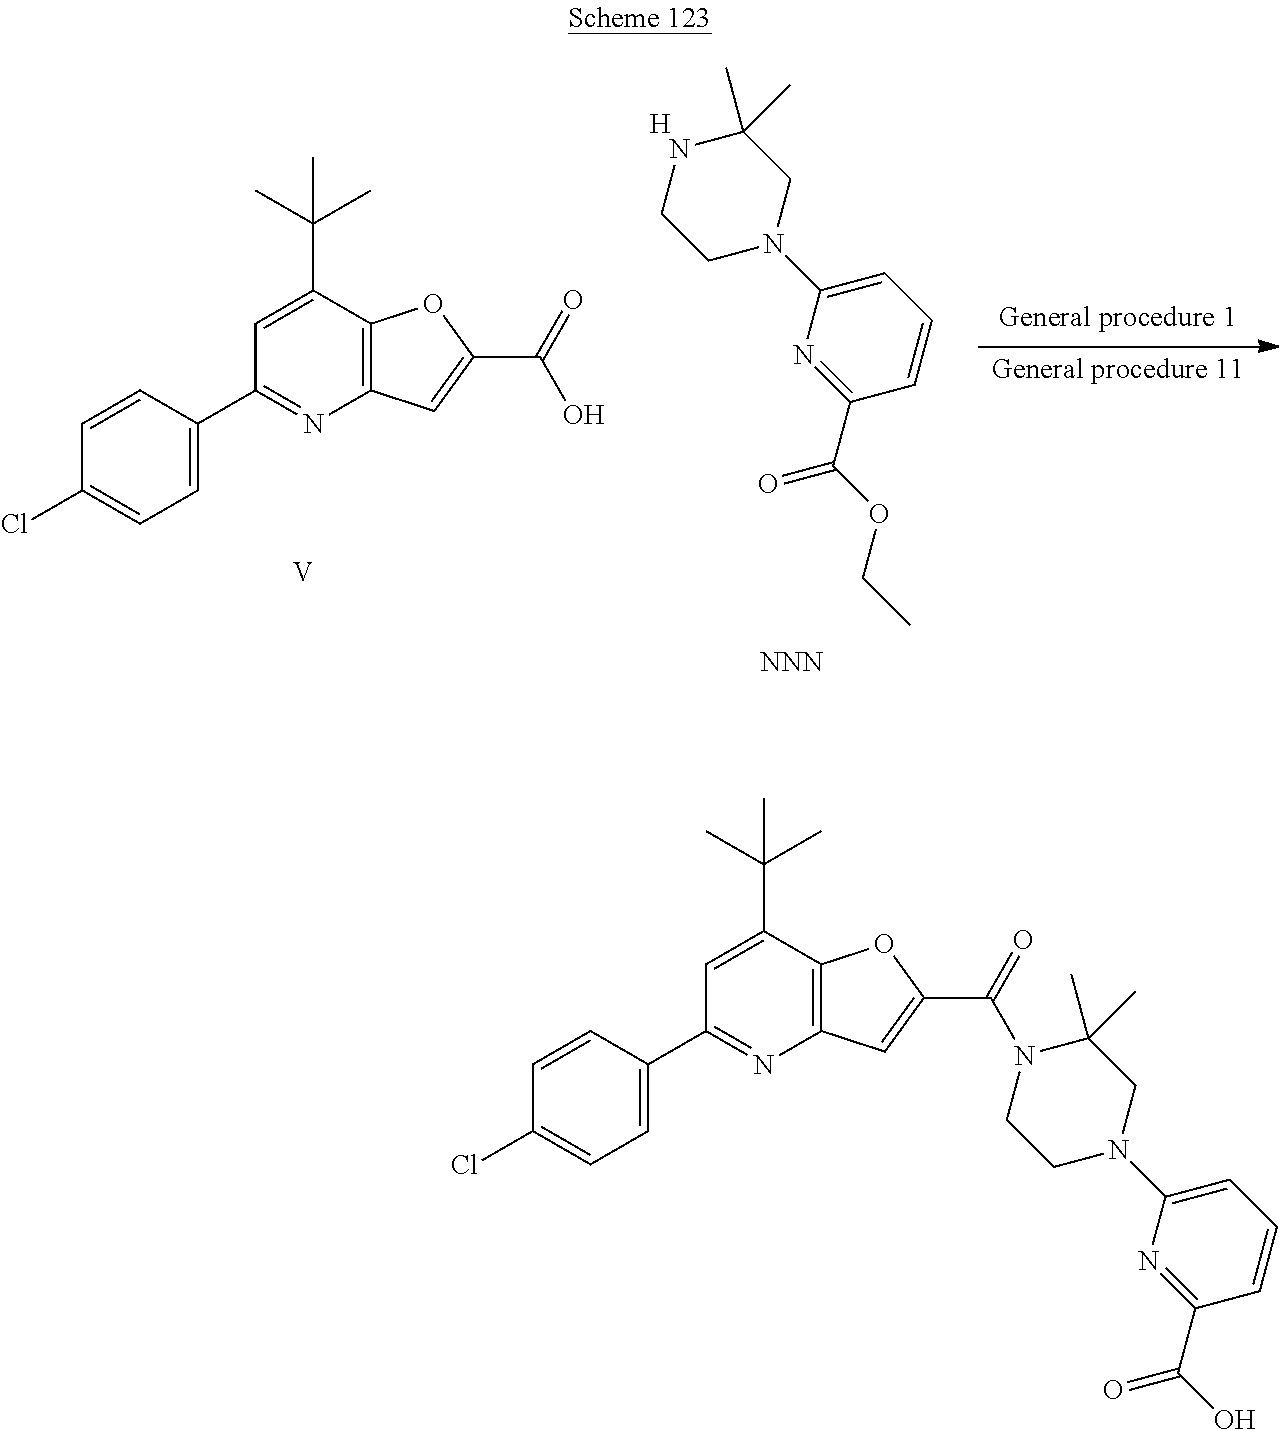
[General procedure 1].[General procedure 11].C1(C2=CC=C(Cl)C=C2)=NC2=C(C(C(C)(C)C)=C1)OC(C(O)=O)=C2.[V].C1(C(OCC)=O)=NC(N2CC(C)(C)NCC2)=CC=C1.[H].[NNN].C1(C2=CC=C(Cl)C=C2)=NC2=C(C(C(C)(C)C)=C1)OC(C(=O)N1C(C)(C)CN(C3=CC=CC(C(O)=O)=N3)CC1)=C2
